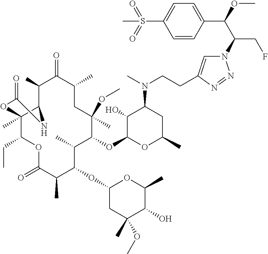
C12(C)C(CC)OC(=O)C(C)C(OC3CC(C)(OC)C(O)C(C)O3)C(C)C(OC3OC(C)CC(N(C)CCC4=CN(C(C(OC)C5=CC=C(S(=O)(=O)C)C=C5)CF)N=N4)C3O)C(C)(OC)CC(C)C(=O)C(C)C1NC(=O)O2
